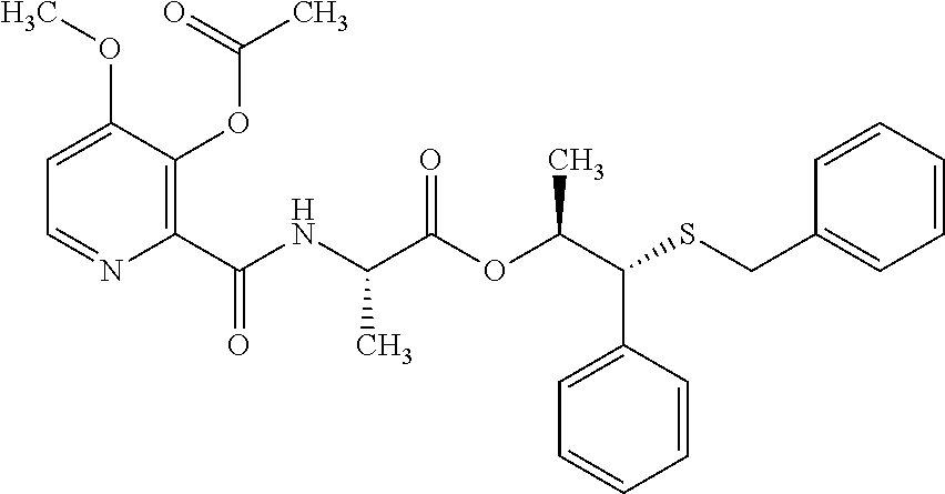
C1(C(=O)NC(C(OC(C(SCC2=CC=CC=C2)C2=CC=CC=C2)C)=O)C)=C(OC(C)=O)C(OC)=CC=N1
